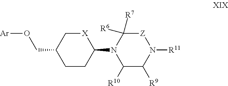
C1CC(N2C([R7])([R6])[Z]N([R11])C([R9])C2[R10])[X]CC1CO[Ar]
